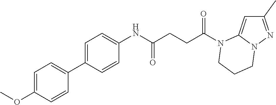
C1(C)=NN2C(=C1)N(C(CCC(NC1=CC=C(C3=CC=C(OC)C=C3)C=C1)=O)=O)CCC2
